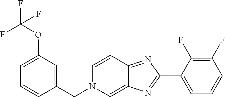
C1(CN2C=C3C(=NC(C4=CC=CC(F)=C4F)=N3)C=C2)=CC(OC(F)(F)F)=CC=C1
